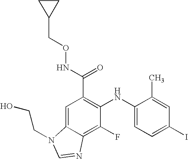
C(C1=C(NC2=CC=C(I)C=C2C)C(F)=C2C(=C1)N(CCO)C=N2)(NOCC1CC1)=O
